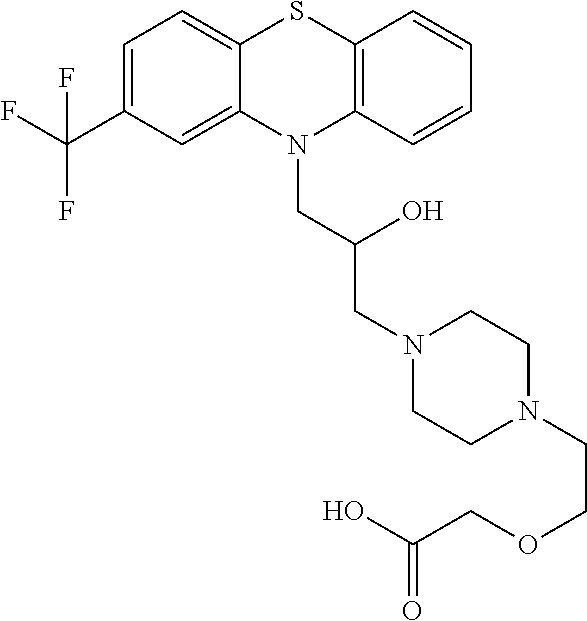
C1=C(C(F)(F)F)C=C2C(=C1)SC1=C(N2CC(CN2CCN(CCOCC(O)=O)CC2)O)C=CC=C1
